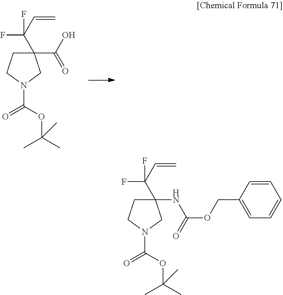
C1(C(O)=O)(C(C=C)(F)F)CCN(C(OC(C)(C)C)=O)C1.C1(NC(=O)OCC2=CC=CC=C2)(C(C=C)(F)F)CCN(C(OC(C)(C)C)=O)C1
